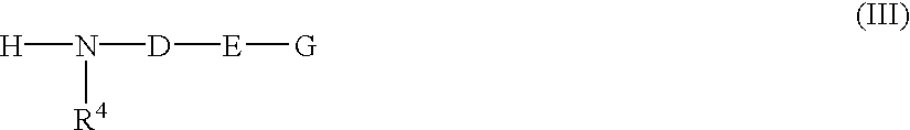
N([R4])([H])[D][E][G]
